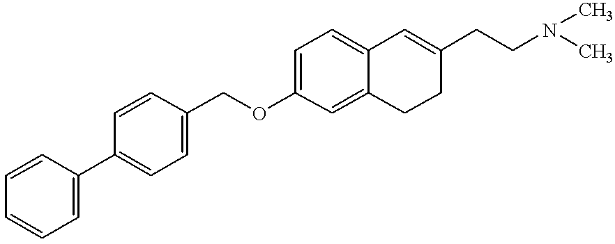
C1=CC=CC=C1C1=CC=C(COC2=CC=C3C(=C2)CCC(CCN(C)C)=C3)C=C1
